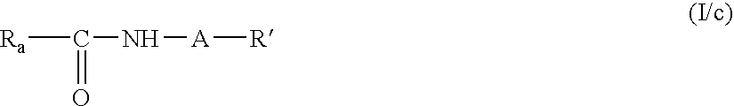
[Ra]C(N[A][R])=O
